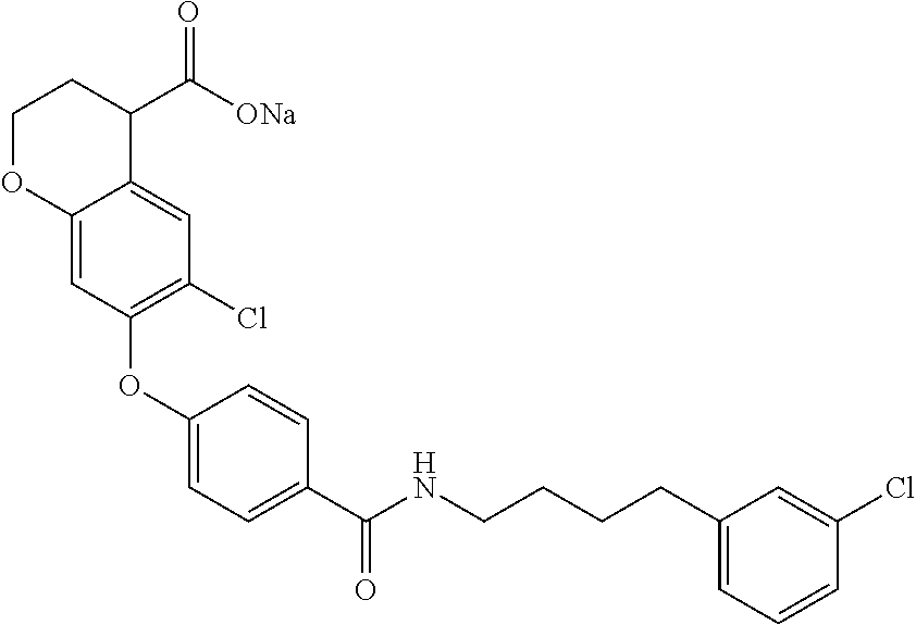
C1OC2=CC(OC3=CC=C(C(NCCCCC4=CC=CC(Cl)=C4)=O)C=C3)=C(Cl)C=C2C(C([ONa])=O)C1
